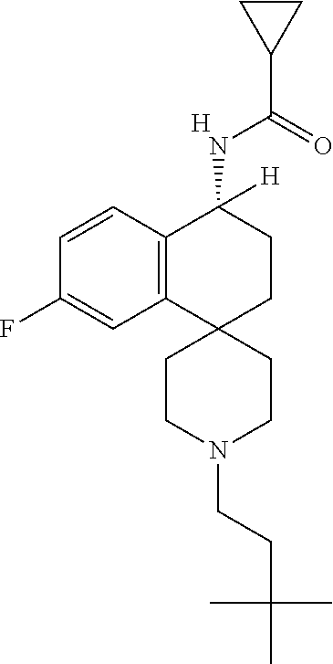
C12=C(C=CC(F)=C1)C(NC(C1CC1)=O)([H])CCC21CCN(CCC(C)(C)C)CC1.[H]
